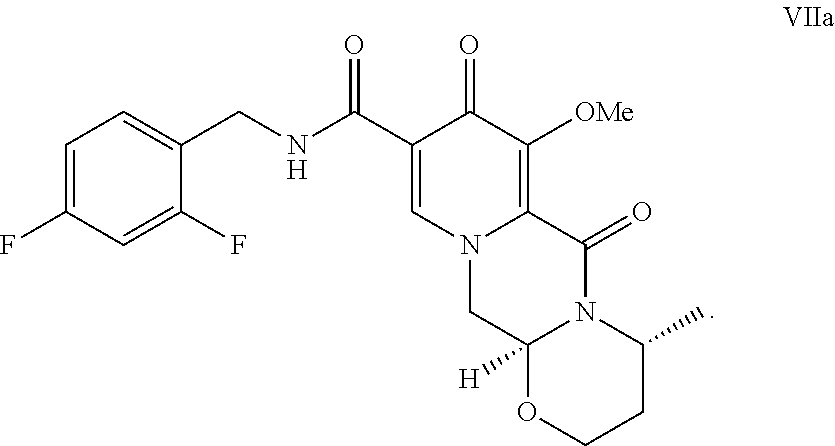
C1=C(F)C=C(F)C(CNC(C2=CN3C(=C([OMe])C2=O)C(=O)N2C([H])(C3)OCCC2C)=O)=C1
